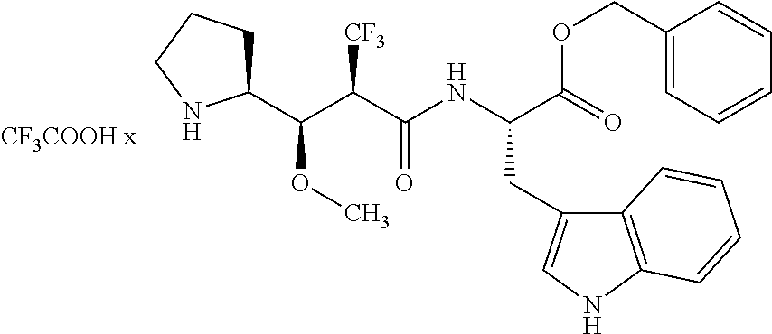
O(CC1=CC=CC=C1)C(=O)C(NC(C(C(C1CCCN1)OC)[CF3])=O)CC1=CNC2=C1C=CC=C2
